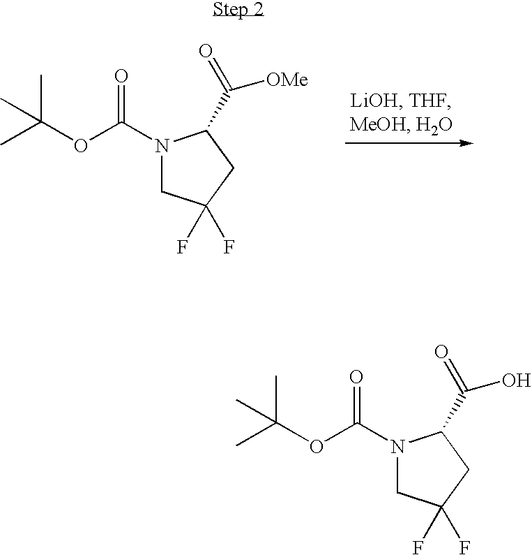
CC(OC(N1CC(F)(F)CC1C([OMe])=O)=O)(C)C.CC(OC(N1CC(F)(F)CC1C(O)=O)=O)(C)C
